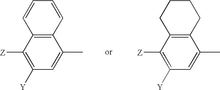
C12=C(C=CC=C1)C([Z])=C([Y])C=C2C.C12=C(CCCC1)C([Z])=C([Y])C=C2C
